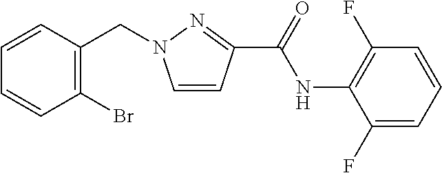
C1=CC(CN2C=CC(C(=O)NC3=C(F)C=CC=C3F)=N2)=C(Br)C=C1
